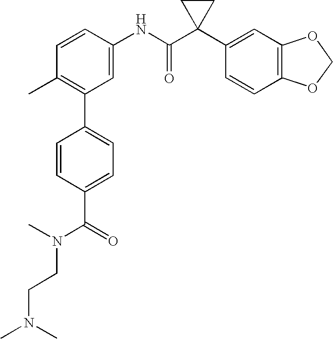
C1=CC(NC(C2(C3=CC4=C(C=C3)OCO4)CC2)=O)=CC(C2=CC=C(C(=O)N(C)CCN(C)C)C=C2)=C1C
